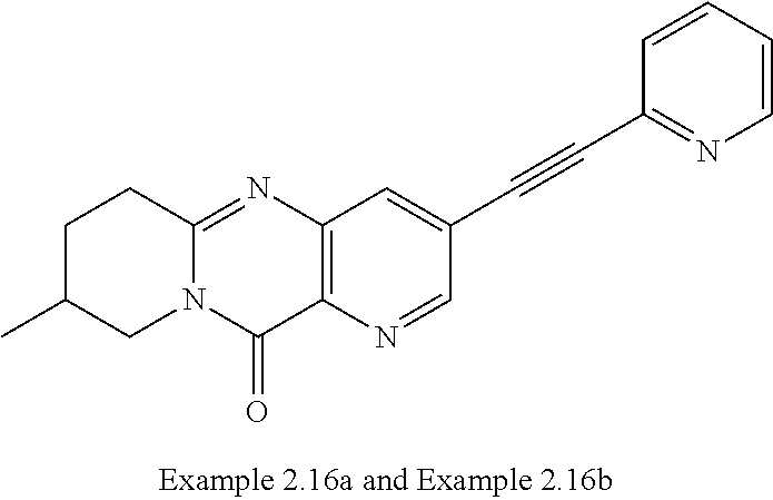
C12=NC3=C(C(=O)N1CC(C)CC2)N=CC(C#CC1=NC=CC=C1)=C3
